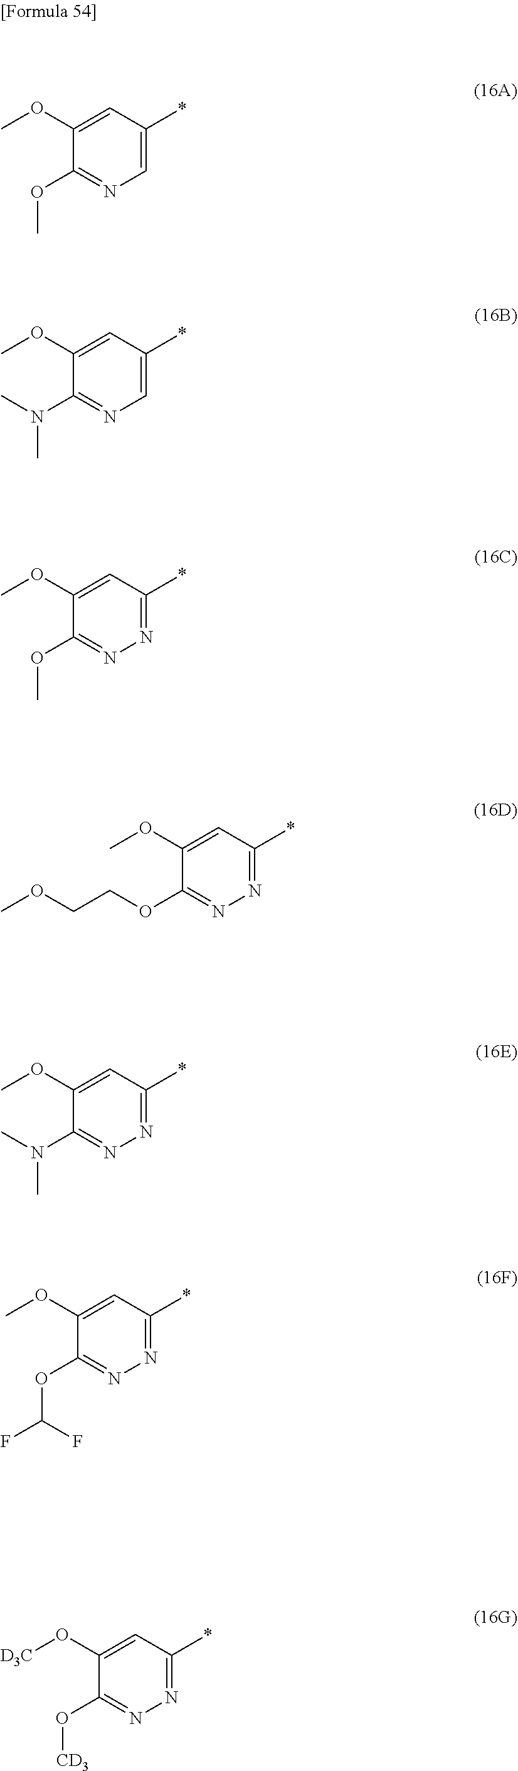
C1=C(*)C=C(OC)C(OC)=N1.C1=C(*)C=C(OC)C(N(C)C)=N1.N1=C(*)C=C(OC)C(OC)=N1.N1=C(*)C=C(OC)C(OCCOC)=N1.N1=C(*)C=C(OC)C(N(C)C)=N1.N1=C(*)C=C(OC)C(OC(F)F)=N1.N1=C(*)C=C(O[D3C])C(O[CD3])=N1
